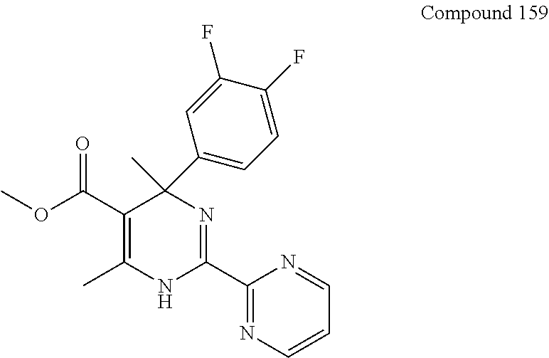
C1(C2=CC=C(F)C(F)=C2)(C)C(C(OC)=O)=C(C)NC(C2=NC=CC=N2)=N1
